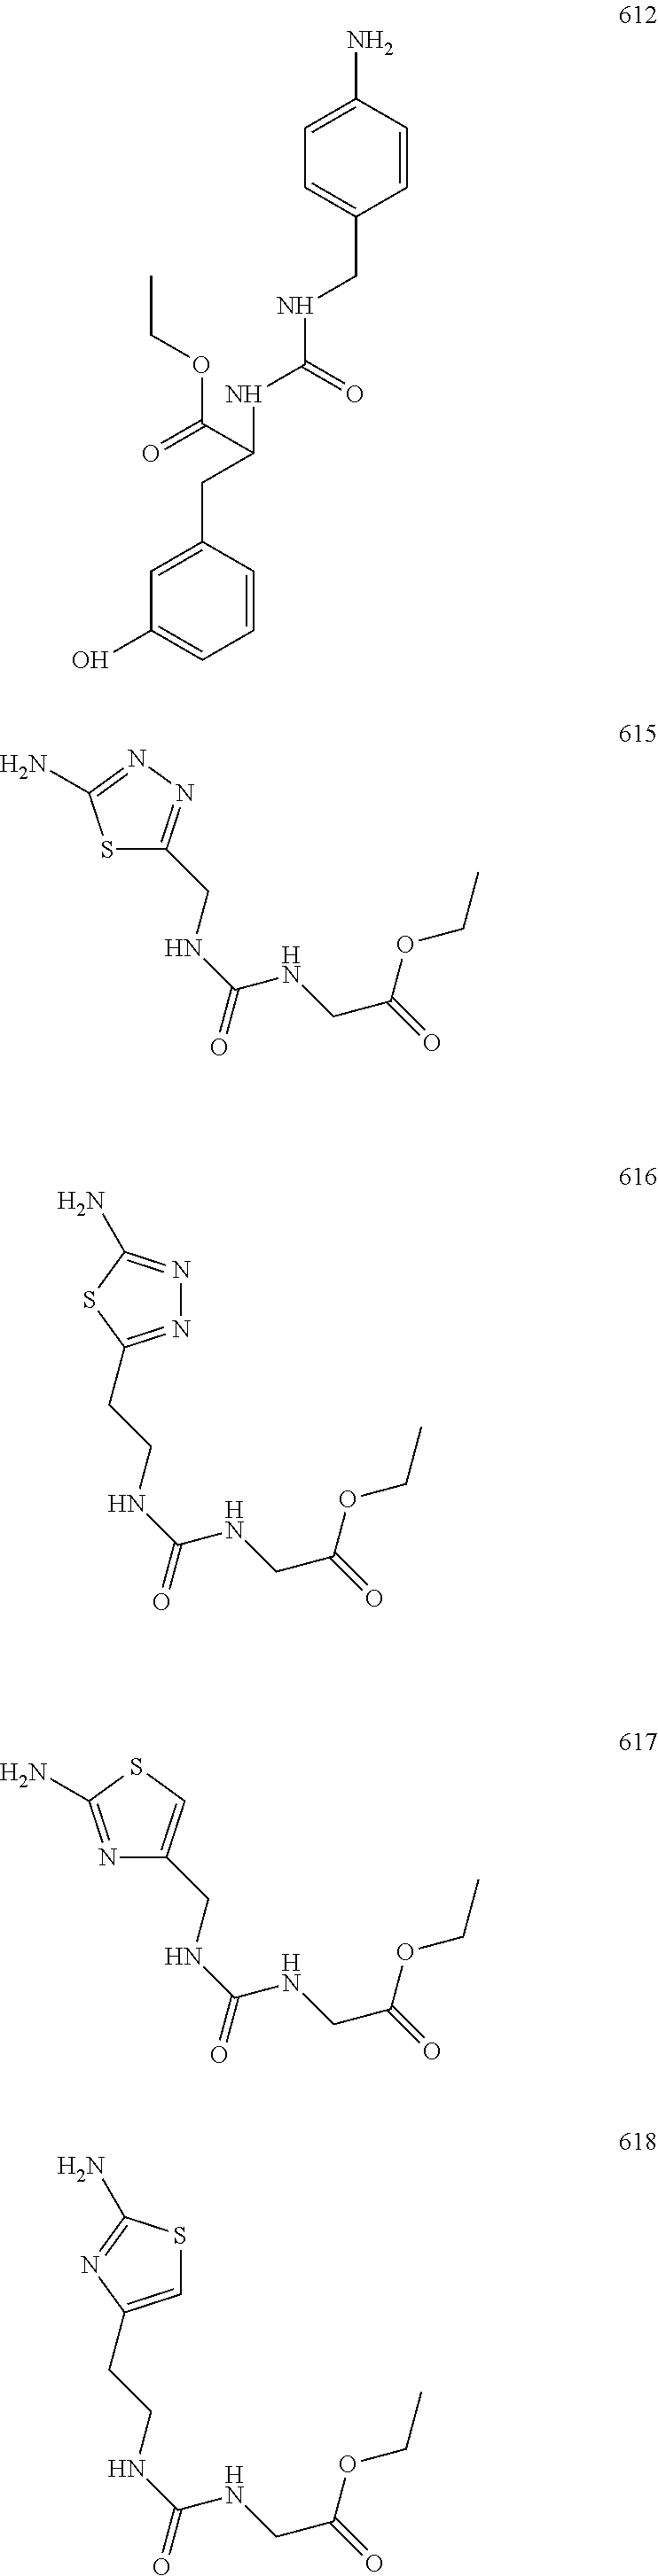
C1=CC(N)=CC=C1CNC(=O)NC(C(OCC)=O)CC1=CC(O)=CC=C1.S1C(CNC(=O)NCC(OCC)=O)=NN=C1N.C(CNC(=O)NCC(OCC)=O)C1=NN=C(N)S1.N1=C(N)SC=C1CNC(=O)NCC(OCC)=O.C(CNC(=O)NCC(OCC)=O)C1=CSC(N)=N1
